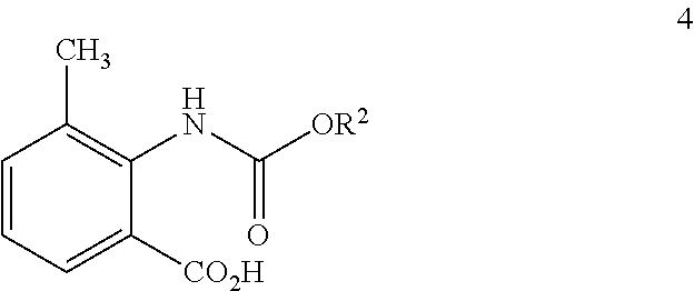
C1=CC=C([CO2H])C(NC(=O)[OR2])=C1C
